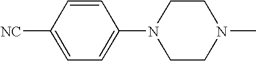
C1=CC([NC])=CC=C1N1CCN(C)CC1
